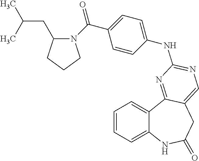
C1=CC=C2C(=C1)C1=NC(NC3=CC=C(C(=O)N4C(CC(C)C)CCC4)C=C3)=NC=C1CC(=O)N2
